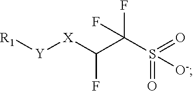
[R1][Y][X]C(C(S(=O)(=O)[O-])(F)F)F
